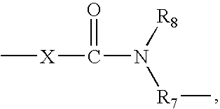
[X](C(=O)N([R8])[R7]C)C
